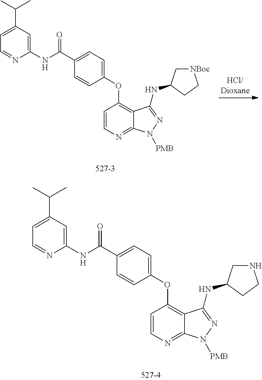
C1(OC2=C3C(=NC=C2)N([PMB])N=C3NC2CNCC2)=CC=C(C(=O)NC2=CC(C(C)C)=CC=N2)C=C1.C1(OC2=C3C(=NC=C2)N([PMB])N=C3NC2C[NBoc]CC2)=CC=C(C(=O)NC2=CC(C(C)C)=CC=N2)C=C1
